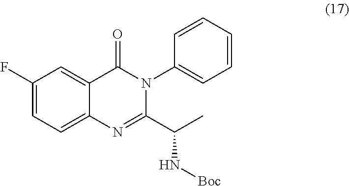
C1(F)=CC=C2C(=C1)C(=O)N(C1=CC=CC=C1)C(C(C)N[Boc])=N2
